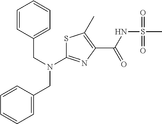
C(N(C1=NC(C(NS(C)(=O)=O)=O)=C(C)S1)CC1=CC=CC=C1)C1=CC=CC=C1
